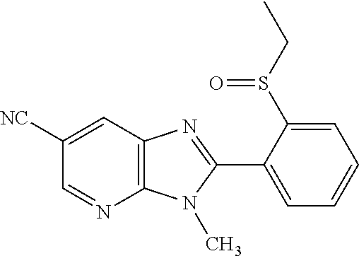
C12=C(C=C([NC])C=N1)N=C(C1=CC=CC=C1S(CC)=O)N2C
